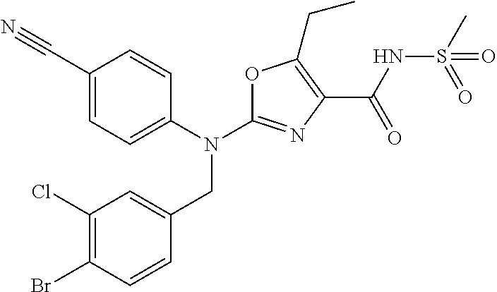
N(C1=NC(C(NS(C)(=O)=O)=O)=C(CC)O1)(CC1=CC(Cl)=C(Br)C=C1)C1=CC=C(C#N)C=C1
